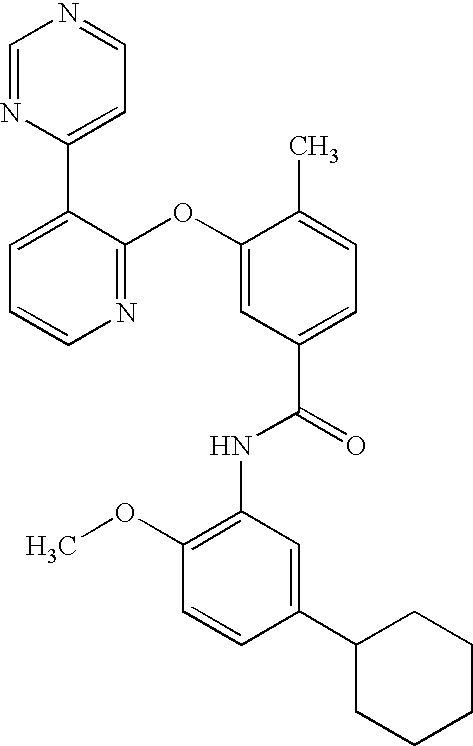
N1=C(OC2=CC(C(=O)NC3=C(OC)C=CC(C4CCCCC4)=C3)=CC=C2C)C(C2=CC=NC=N2)=CC=C1
